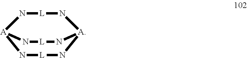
[A]12N[L]N[A](N[L]N1)N[L]N2
